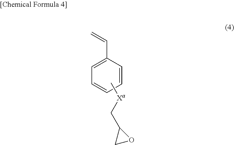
C=CC1=CC=CC=C1.C[Xa]CC1CO1
